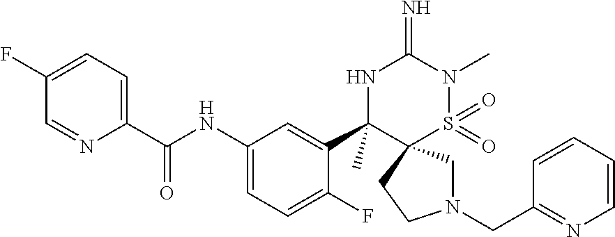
C1(F)=CC=C(C(NC2=CC=C(F)C(C3(C)NC(=N)N(C)S(=O)(=O)C34CN(CC3=NC=CC=C3)CC4)=C2)=O)N=C1
